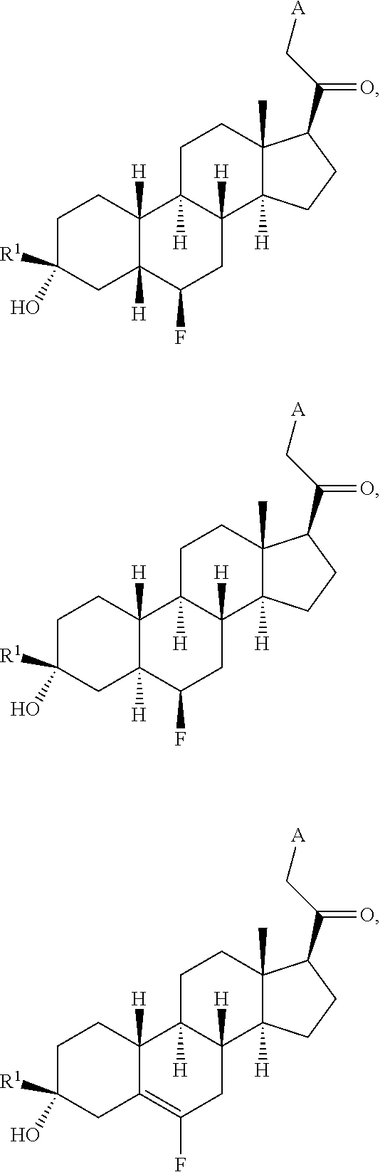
C1C([R1])(O)CC2([H])C([H])(C1)C1([H])C([H])(CC2F)C2([H])C(C)(CC1)C(C(C[A])=O)CC2.C1C([R1])(O)CC2([H])C([H])(C1)C1([H])C([H])(CC2F)C2([H])C(C)(CC1)C(C(C[A])=O)CC2.C1C([R1])(O)CC2=C(F)CC3([H])C([H])(C2([H])C1)CCC1(C)C3([H])CCC1C(C[A])=O
